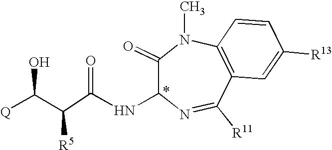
C1(=O)C(NC(=O)C(C([Q])O)[R5])N=C([R11])C2=C(N1C)C=CC([R13])=C2
